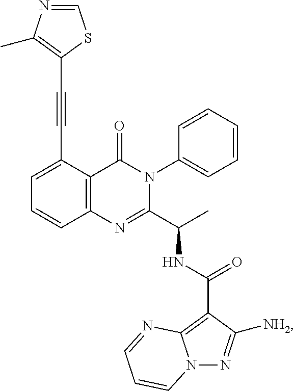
C1(C#CC2=C(C)N=CS2)=CC=CC2=C1C(=O)N(C1=CC=CC=C1)C(C(C)NC(C1=C3N(N=C1[NH2])C=CC=N3)=O)=N2
